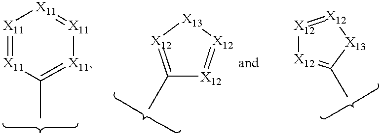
C1(C)=[X12][X13][X12]=[X12]1.[X11]1=[X11]C(C)=[X11][X11]=[X11]1.[X12]1=[X12][X13]C(C)=[X12]1
